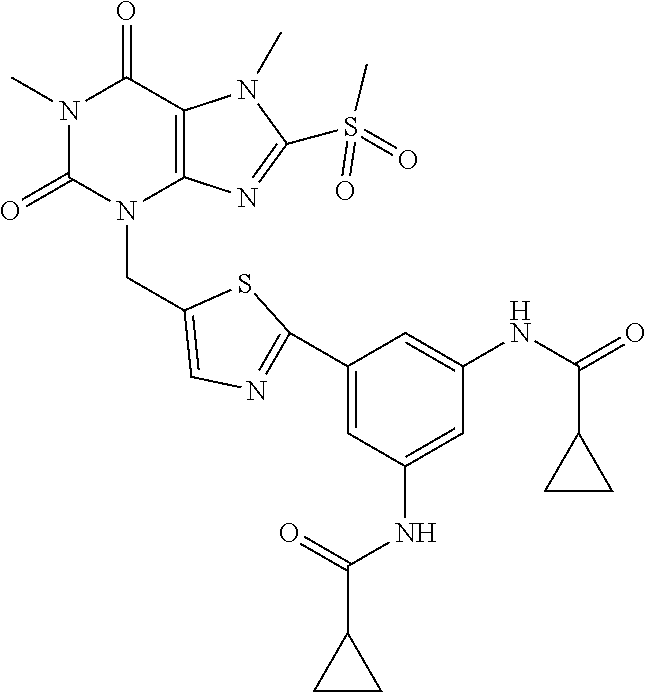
N1(C)C(=O)N(CC2=CN=C(C3=CC(NC(=O)C4CC4)=CC(NC(C4CC4)=O)=C3)S2)C2=C(C1=O)N(C)C(S(=O)(C)=O)=N2
